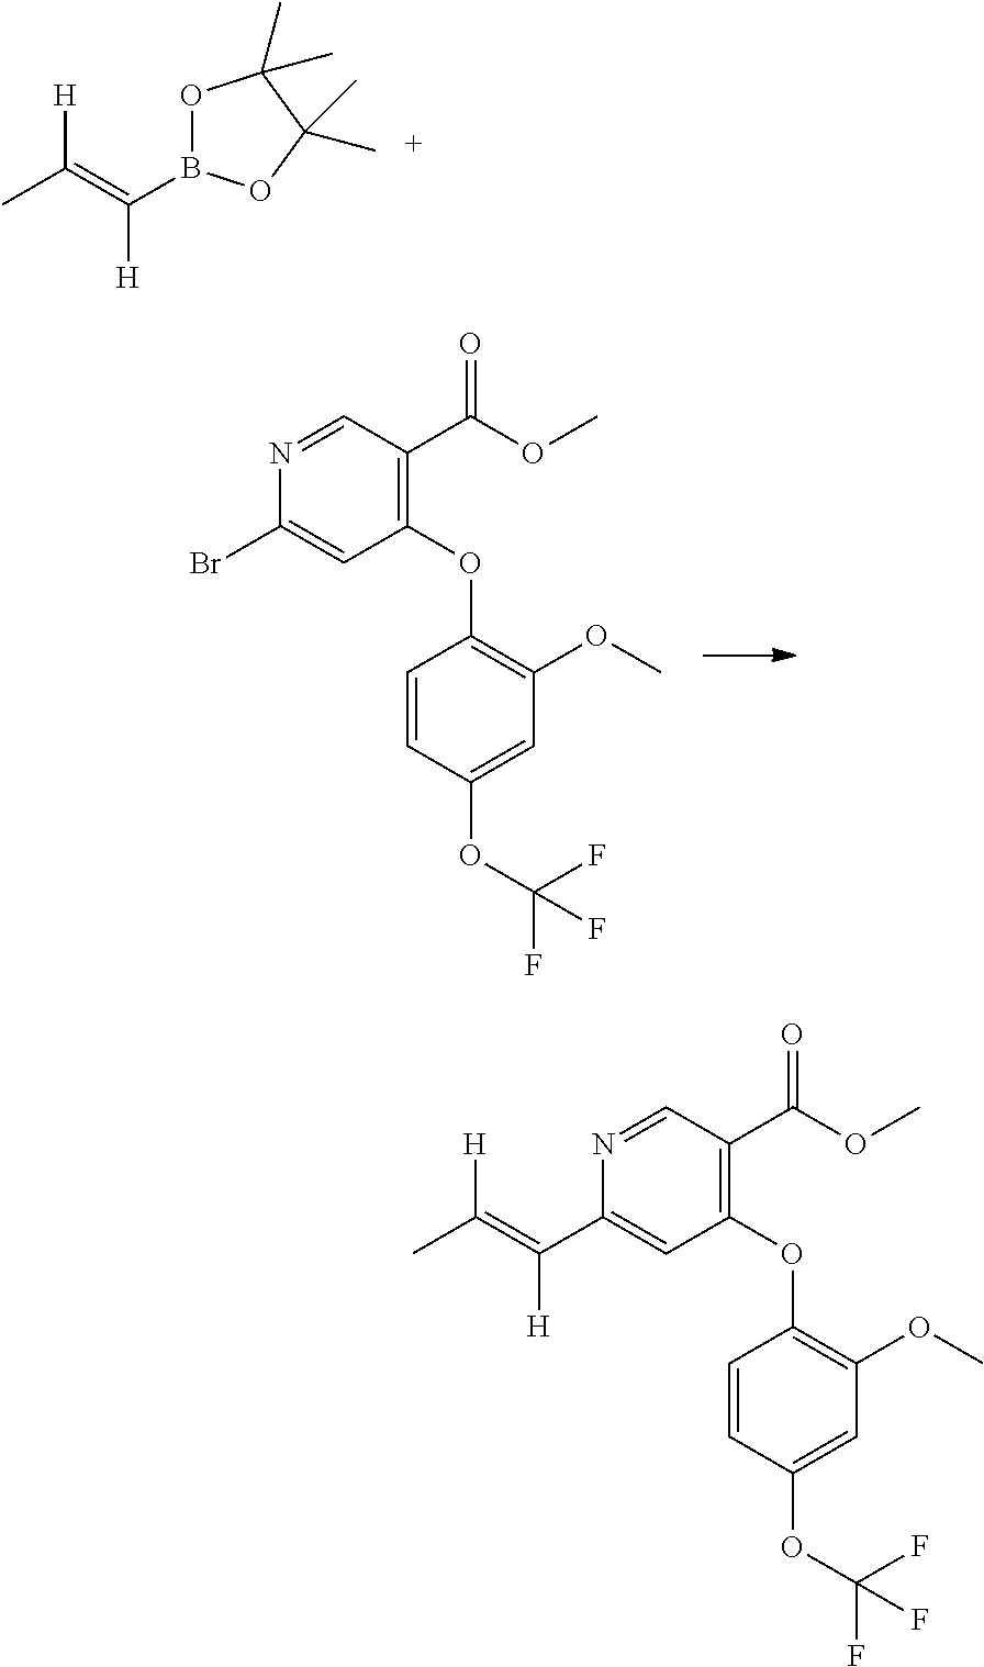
CC(=C(B1OC(C)(C)C(C)(C)O1)[H])[H].C1(OC2=C(C(OC)=O)C=NC(Br)=C2)=C(OC)C=C(OC(F)(F)F)C=C1.C1(OC2=C(C(OC)=O)C=NC(C(=C(C)[H])[H])=C2)=C(OC)C=C(OC(F)(F)F)C=C1
